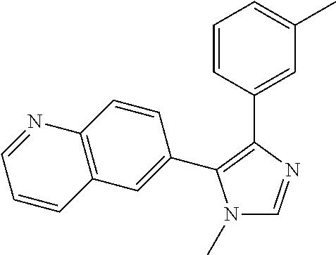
N1(C)C=NC(C2=CC(C)=CC=C2)=C1C1=CC2=C(C=C1)N=CC=C2
